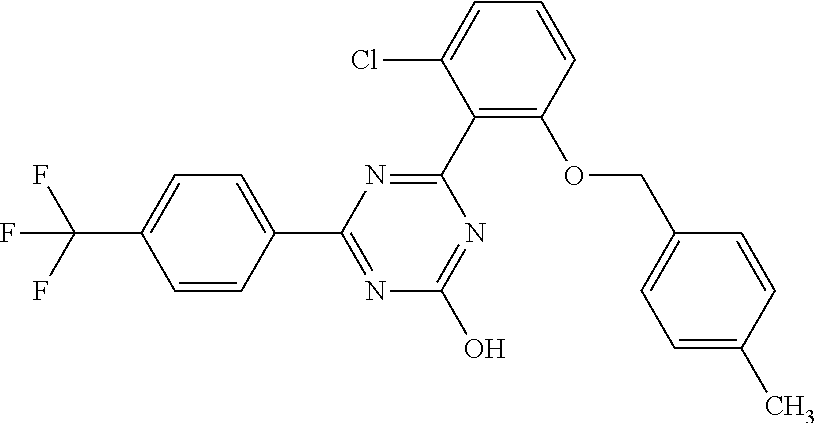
N1=C(O)N=C(C2=CC=C(C(F)(F)F)C=C2)N=C1C1=C(OCC2=CC=C(C)C=C2)C=CC=C1Cl
